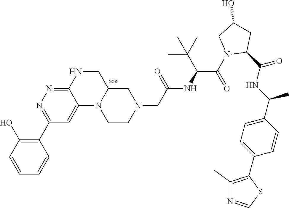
C1(C2=NN=C3C(=C2)N2C(CN3)CN(CC(NC(C(N3C(C(NC(C4=CC=C(C5=C(C)N=CS5)C=C4)C)=O)CC(O)C3)=O)C(C)(C)C)=O)CC2)=C(O)C=CC=C1
